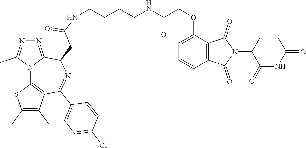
C(CCCNC(COC1=CC=CC2=C1C(=O)N(C1C(=O)NC(=O)CC1)C2=O)=O)NC(CC1C2=NN=C(C)N2C2=C(C(C)=C(C)S2)C(C2=CC=C(Cl)C=C2)=N1)=O
